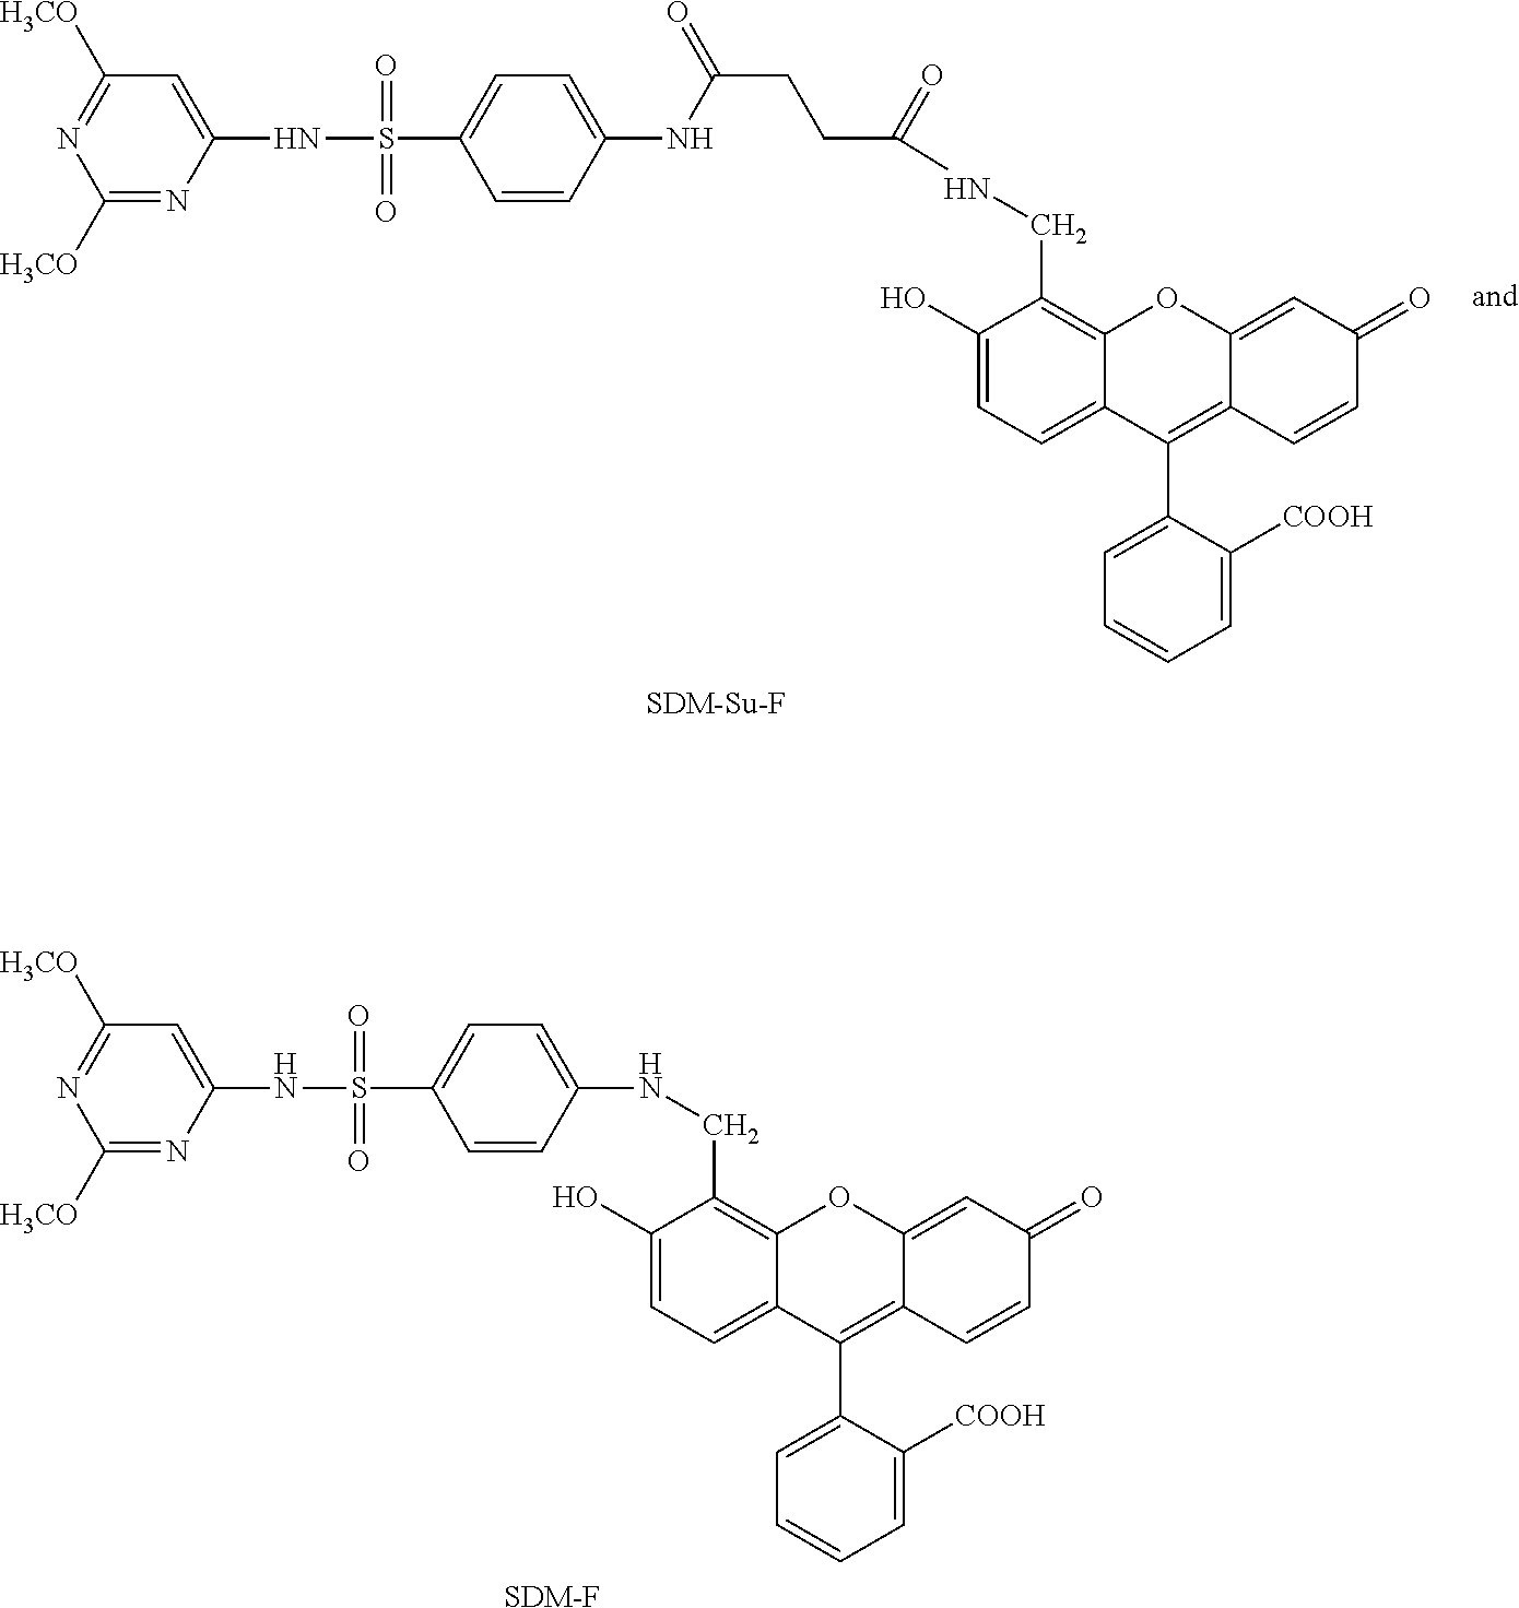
C1=CC=C([COOH])C(C2=C3C(=CC(=O)C=C3)OC3=C(CNC(CCC(NC4=CC=C(S(NC5=CC([H3CO])=NC([H3CO])=N5)(=O)=O)C=C4)=O)=O)C(O)=CC=C23)=C1.C1=CC=C([COOH])C(C2=C3C(=CC(=O)C=C3)OC3=C(CNC4=CC=C(S(NC5=CC([H3CO])=NC([H3CO])=N5)(=O)=O)C=C4)C(O)=CC=C23)=C1.[SDM-F]
